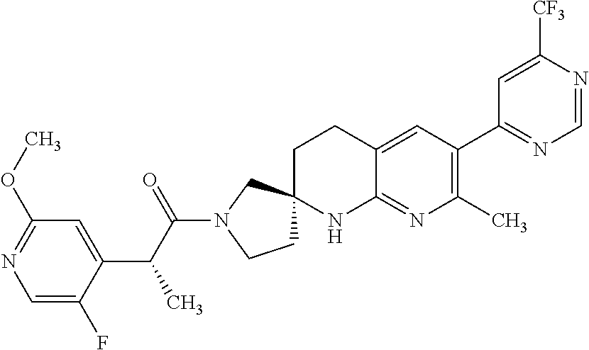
C1=C(F)C(C(C(N2CCC3(C2)CCC2=CC(C4=NC=NC([CF3])=C4)=C(C)N=C2N3)=O)C)=CC(OC)=N1
